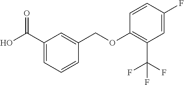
OC(C1=CC=CC(COC2=C(C(F)(F)F)C=C(F)C=C2)=C1)=O
